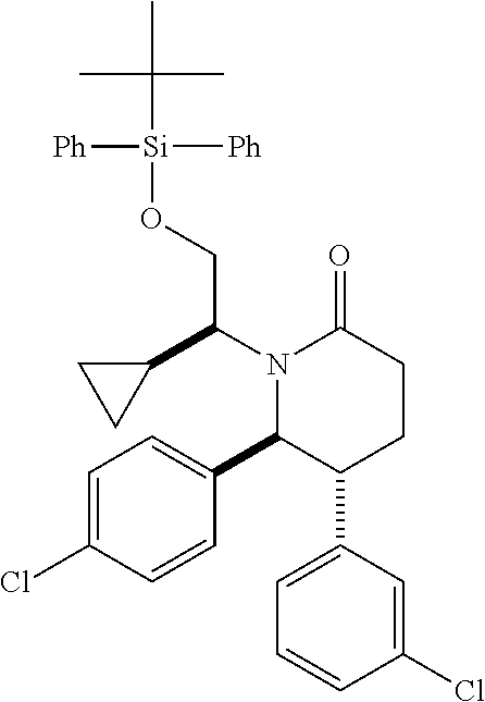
C1=C(Cl)C=CC(C2C(C3=CC=CC(Cl)=C3)CCC(=O)N2C(C2CC2)CO[Si]([Ph])([Ph])C(C)(C)C)=C1
